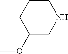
C1(OC)CNCCC1
